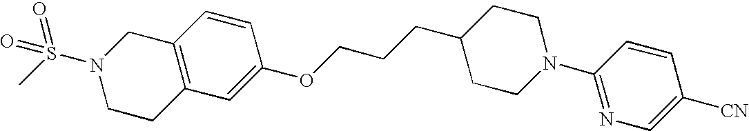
C12=C(C=C(OCCCC3CCN(C4=NC=C([CN])C=C4)CC3)C=C1)CCN(S(C)(=O)=O)C2
